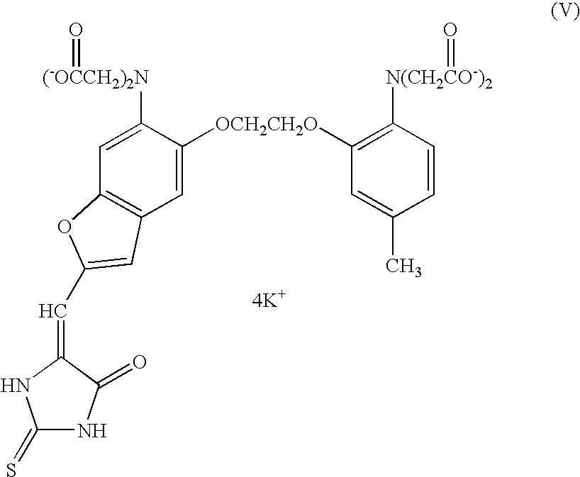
C1=C([(-OCCH2)2N]=O)C([OCH2CH2O]C2=C([N(CH2CO-)2]=O)C=CC(C)=C2)=CC2=C1OC(C=C1NC(=S)NC1=O)=C2.[4K+]
